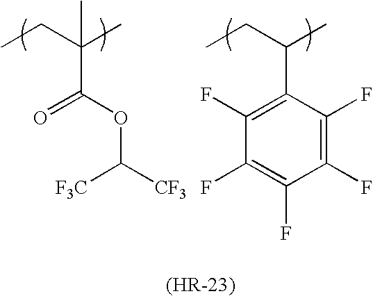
CCC(C)(C)C(OC([CF3])[CF3])=O.CCC(C)C1=C(F)C(F)=C(F)C(F)=C1F
